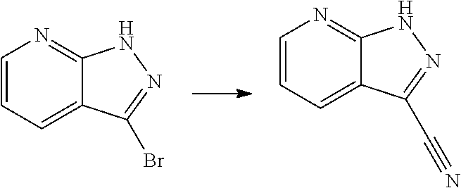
C1=CC=C2C(=N1)NN=C2Br.C1=CC=C2C(=N1)NN=C2C#N
